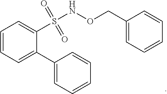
C1=CC=C(C2=CC=CC=C2)C(S(NOCC2=CC=CC=C2)(=O)=O)=C1
